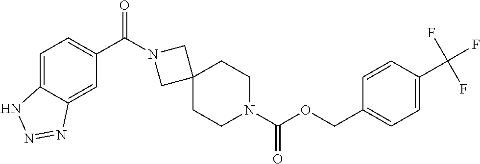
O(C(N1CCC2(CC1)CN(C(C1=CC=C3C(=C1)N=NN3)=O)C2)=O)CC1=CC=C(C(F)(F)F)C=C1
